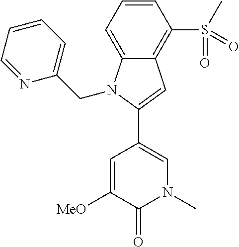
C1(C2=CN(C)C(=O)C([MeO])=C2)=CC2=C(S(C)(=O)=O)C=CC=C2N1CC1=CC=CC=N1
